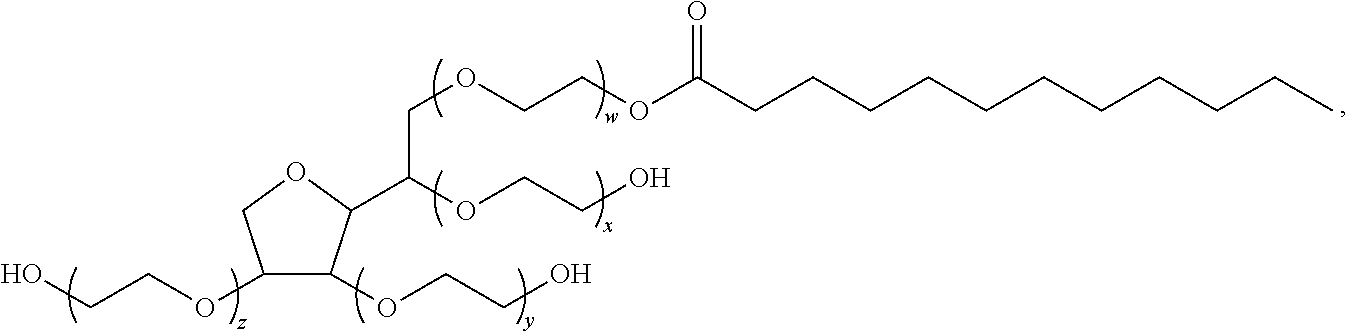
C1(OCCO)C(OCCO)C(C(OCCO)COCCOC(CCCCCCCCCCC)=O)OC1
